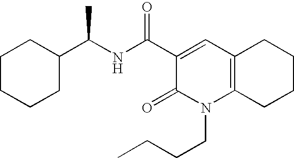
C(NC(C1=CC2=C(N(CCCC)C1=O)CCCC2)=O)(C1CCCCC1)C
